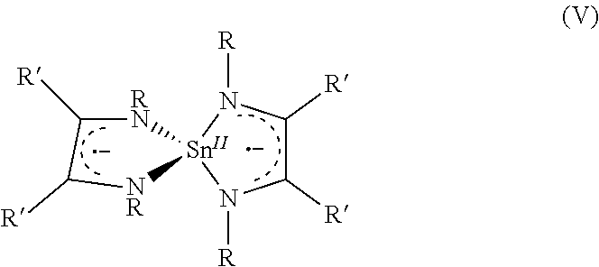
C1([R])C([R])N([R])[Sn]2(N1[R])[RN]C([R])C([R])[NR]2
